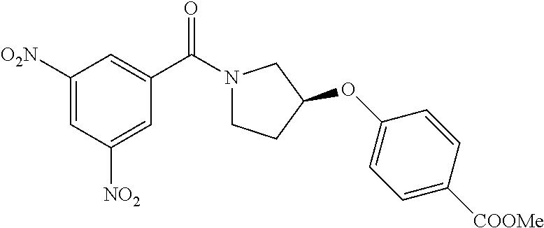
C1(C(N2CCC(OC3=CC=C([COOMe])C=C3)C2)=O)=CC([O2N])=CC([NO2])=C1
